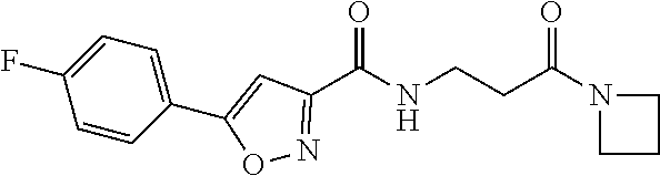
C1=CC(C2=CC(C(NCCC(=O)N3CCC3)=O)=NO2)=CC=C1F
